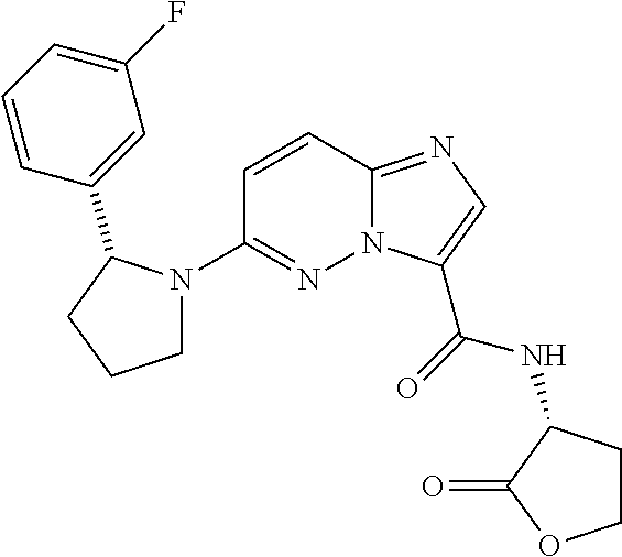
N12C(=NC=C1C(=O)NC1CCOC1=O)C=CC(N1CCCC1C1=CC(F)=CC=C1)=N2
